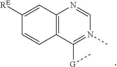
C12=C(C([G]C)=N(C)C=N1)C=CC([RE])=C2
